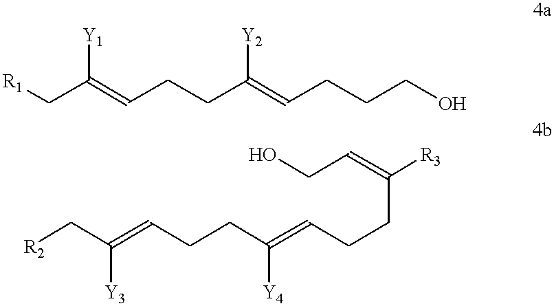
C(=CCCC(=CCCCO)[Y2])(C[R1])[Y1].C(CC=C(CCC=C(C[R2])[Y3])[Y4])C(=CCO)[R3]
